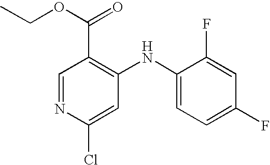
C1(C(=O)OCC)=C(NC2=CC=C(F)C=C2F)C=C(Cl)N=C1
